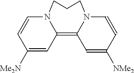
C1([Me2N])=CC2=C3C=C([NMe2])C=CN3CCCN2C=C1
